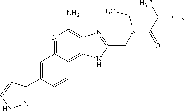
C1=C(C2=NNC=C2)C=CC2=C3C(=C(N)N=C12)N=C(CN(C(=O)C(C)C)CC)N3
